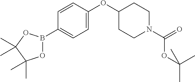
O1B(C2=CC=C(OC3CCN(C(=O)OC(C)(C)C)CC3)C=C2)OC(C)(C)C1(C)C
